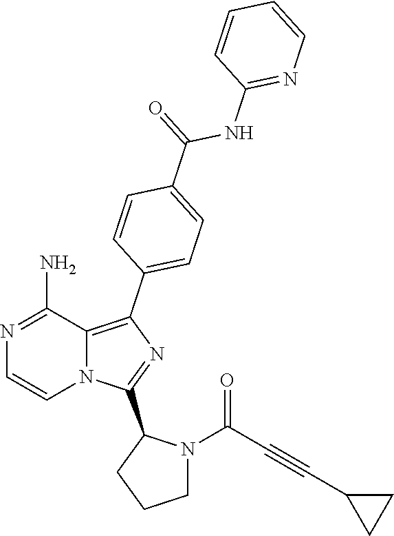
N1=C(N)C2=C(C3=CC=C(C(NC4=NC=CC=C4)=O)C=C3)N=C(C3CCCN3C(C#CC3CC3)=O)N2C=C1
